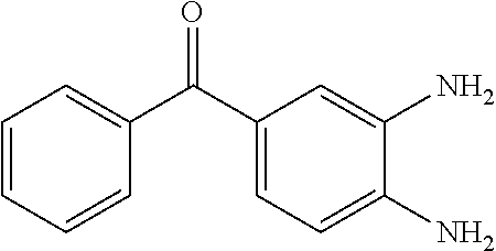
C1=CC=CC(C(C2=CC=C(N)C(N)=C2)=O)=C1
